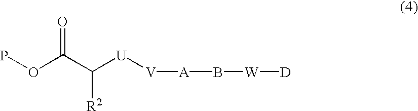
POC(C([U][V][A]B[W][D])[R2])=O
